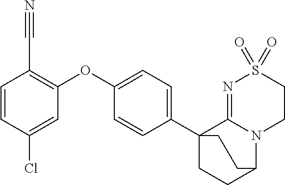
C1=CC(Cl)=CC(OC2=CC=C(C34CCC(N5C3=NS(=O)(=O)CC5)CC4)C=C2)=C1C#N
